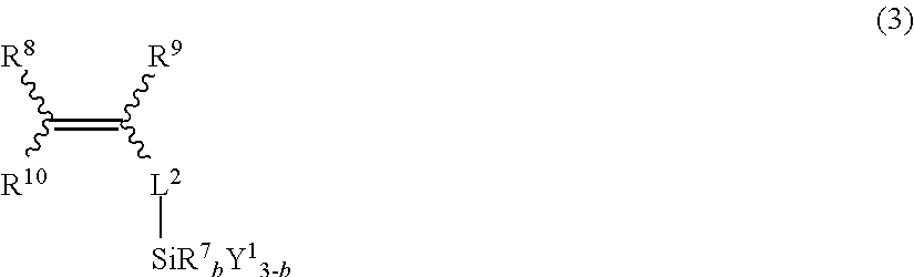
C(=C([R9])[L2][SiR7bY13-b])([R10])[R8]
